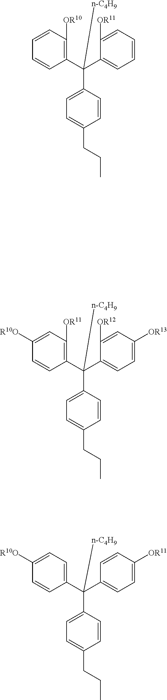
C1(C(C2=C([OR10])C=CC=C2)([n-C4H9])C2=CC=C(CCC)C=C2)=CC=CC=C1[OR11].C1=C(C(C2=C([OR11])C=C([R10O])C=C2)([n-C4H9])C2=CC=C(CCC)C=C2)C([OR12])=CC([OR13])=C1.C1(C(C2=CC=C([R10O])C=C2)([n-C4H9])C2=CC=C(CCC)C=C2)=CC=C([OR11])C=C1
